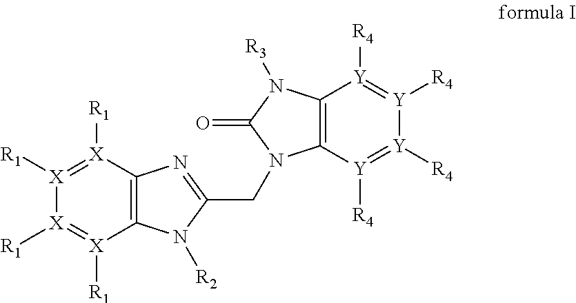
[X]1([R1])=[X]([R1])C2=C([X]([R1])=[X]1[R1])N([R2])C(CN1C3=C([Y]([R4])=[Y]([R4])[Y]([R4])=[Y]3[R4])N([R3])C1=O)=N2
